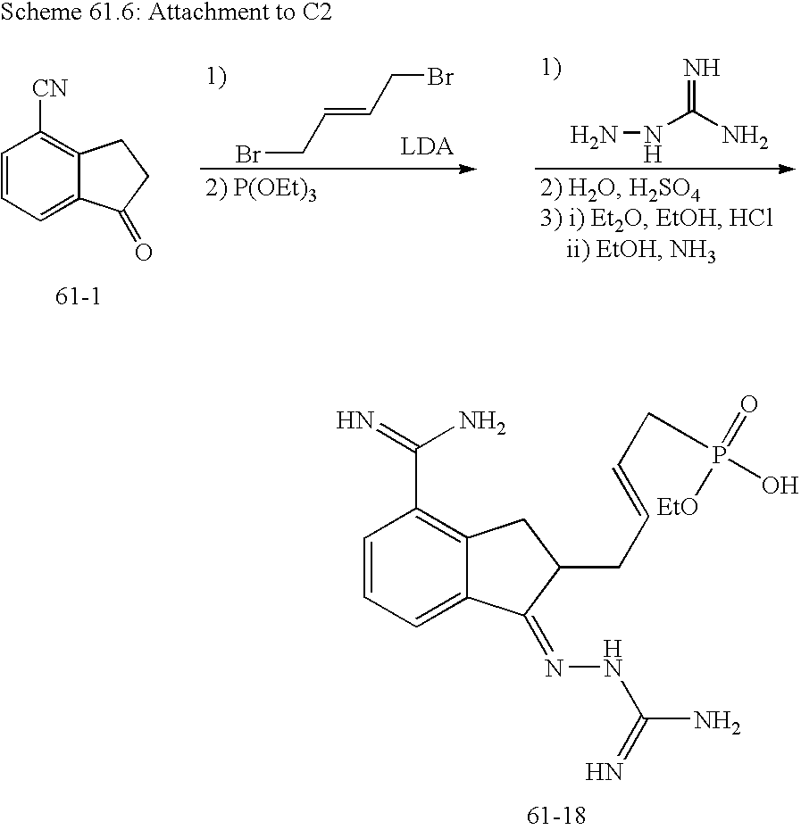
N(C(N)=N)N.BrCC=CCBr.C1=CC=C2C(=C1[CN])CCC2=O.[61-1].C1=CC=C2C(=C1C(=N)N)CC(CC=CCP(=O)(O)[EtO])C2=NNC(=N)N
